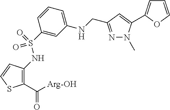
C1(C([Arg-OH])=O)=C(NS(=O)(=O)C2=CC(NCC3=NN(C)C(C4=CC=CO4)=C3)=CC=C2)C=CS1
